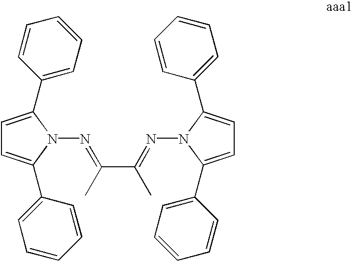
C1=C(C2=CC=CC=C2)N(N=C(C(=NN2C(C3=CC=CC=C3)=CC=C2C2=CC=CC=C2)C)C)C(C2=CC=CC=C2)=C1
